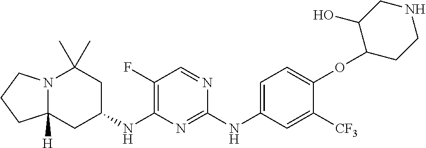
N12C([H])(CC(NC3=C(F)C=NC(NC4=CC=C(OC5CCNCC5O)C([CF3])=C4)=N3)CC1(C)C)CCC2
